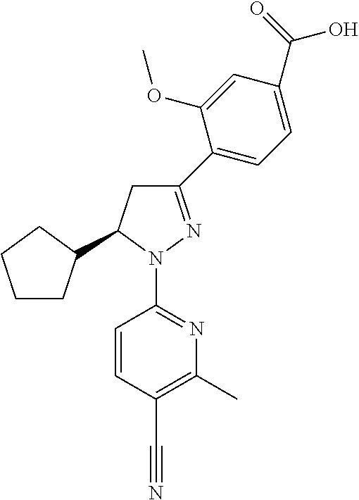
C1CC(C2CC(C3=CC=C(C(=O)O)C=C3OC)=NN2C2=NC(C)=C(C#N)C=C2)CC1
